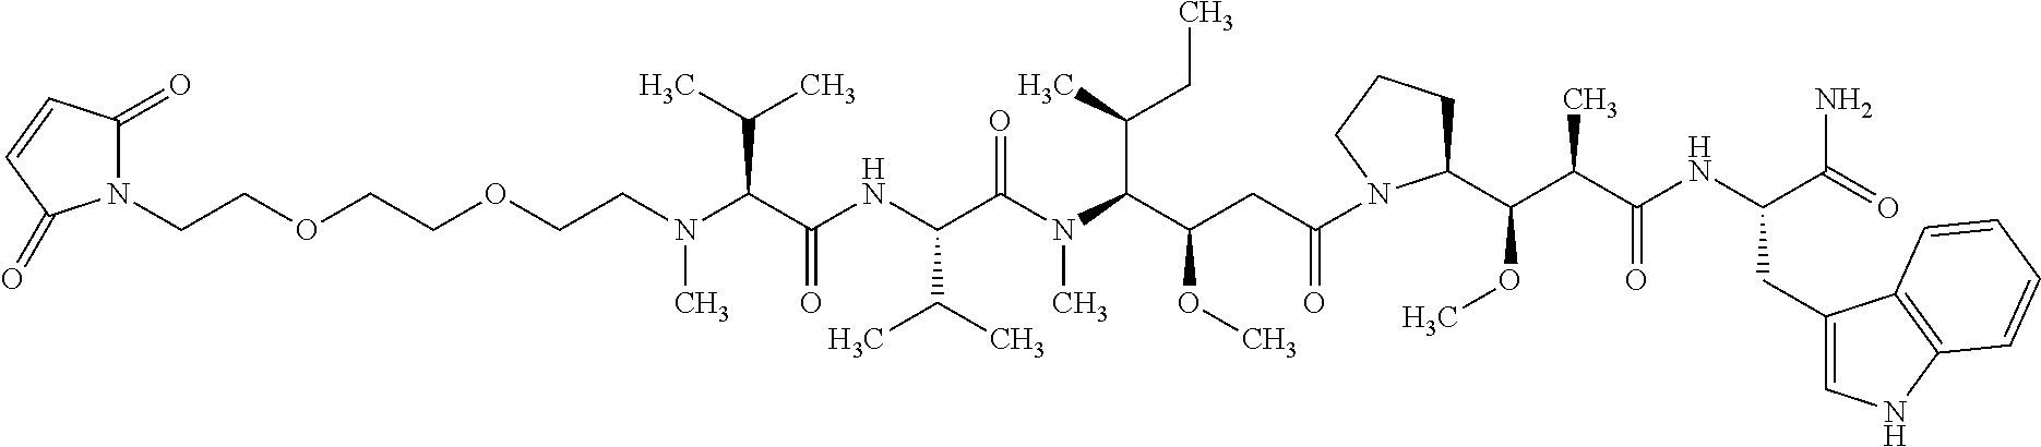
N1(CCOCCOCCN(C(C(NC(C(N(C(C(CC(=O)N2C(C(C(C(NC(C(=O)N)CC3=CNC4=C3C=CC=C4)=O)C)OC)CCC2)OC)C(C)CC)C)=O)C(C)C)=O)C(C)C)C)C(=O)C=CC1=O
